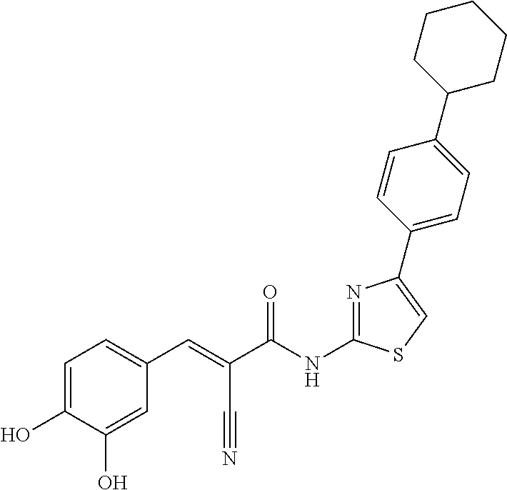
N1=C(NC(C(=CC2=CC=C(O)C(O)=C2)C#N)=O)SC=C1C1=CC=C(C2CCCCC2)C=C1
